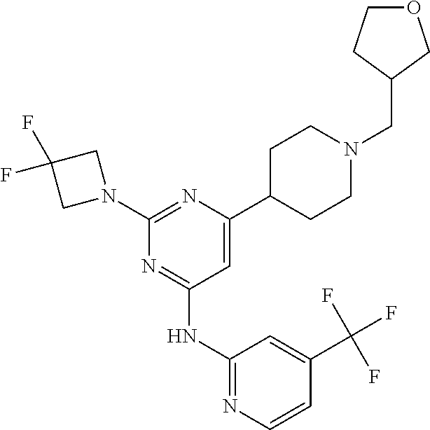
N1=C(NC2=NC=CC(C(F)(F)F)=C2)C=C(C2CCN(CC3COCC3)CC2)N=C1N1CC(F)(F)C1
